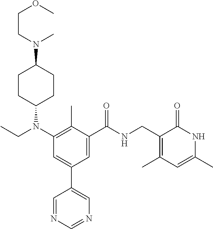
N1=CC(C2=CC(N(CC)C3CCC(N(CCOC)C)CC3)=C(C)C(C(NCC3=C(C)C=C(C)NC3=O)=O)=C2)=CN=C1
